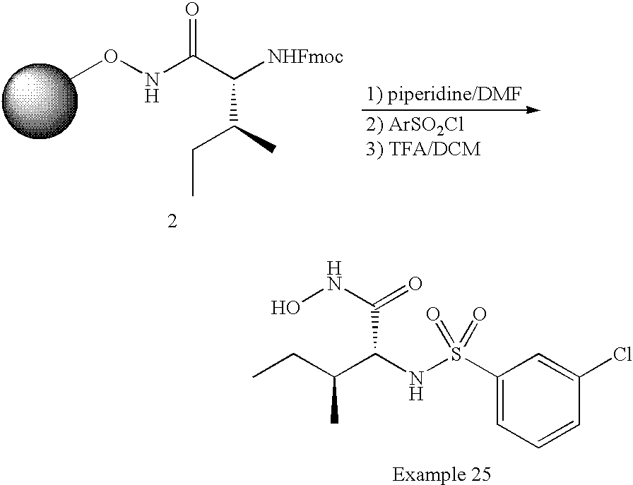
CONC(C([NHFmoc])C(C)CC)=O.CCC(C(NS(C1=CC=CC(Cl)=C1)(=O)=O)C(NO)=O)C
